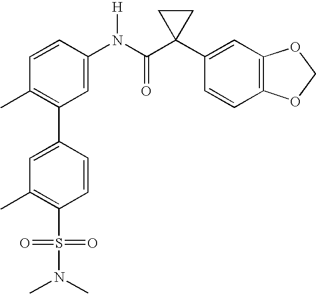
C1=CC(N(C(C2(C3=CC4=C(C=C3)OCO4)CC2)=O)[H])=CC(C2=CC(C)=C(S(=O)(=O)N(C)C)C=C2)=C1C
